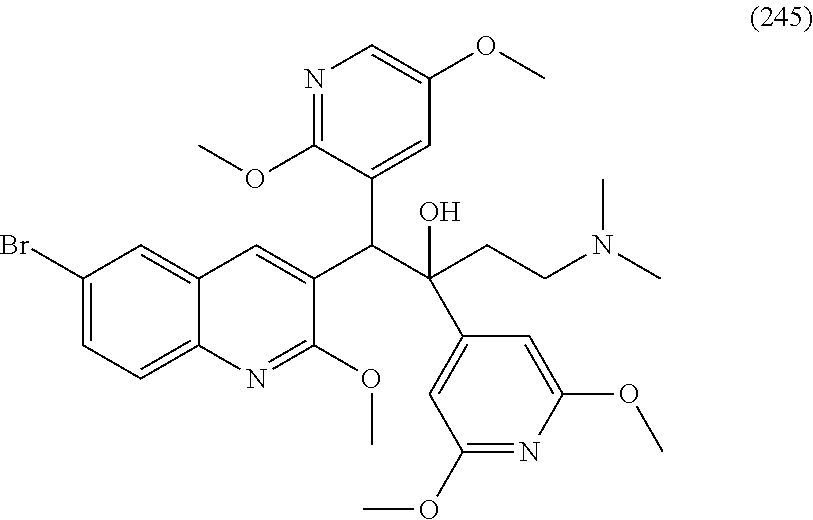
C1(Br)=CC=C2C(=C1)C=C(C(C(CCN(C)C)(C1=CC(OC)=NC(OC)=C1)O)C1=CC(OC)=CN=C1OC)C(OC)=N2
